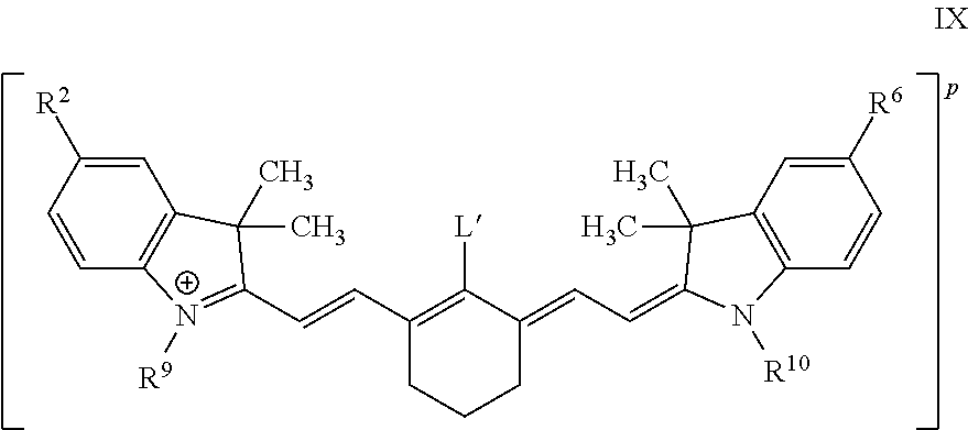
C1=C([R2])C=CC2=C1C(C)(C)C(C=CC1=C([L])C(=CC=C3N([R10])C4=C(C=C([R6])C=C4)C3(C)C)CCC1)=[N+]2[R9]
